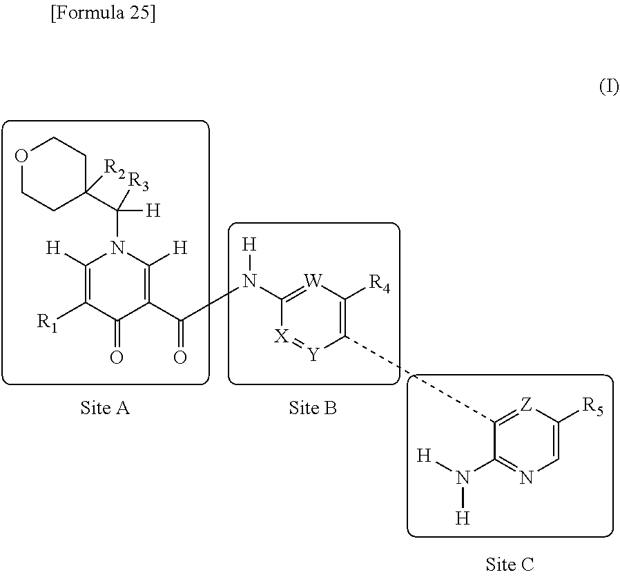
C1([H])=C([R1])C(=O)C(C(=O)N([H])C2=[W]C([R4])=C(C3=[Z]C([R5])=CN=C3N([H])[H])[Y]=[X]2)=C([H])N1C(C1([R2])CCOCC1)([R3])[H]
